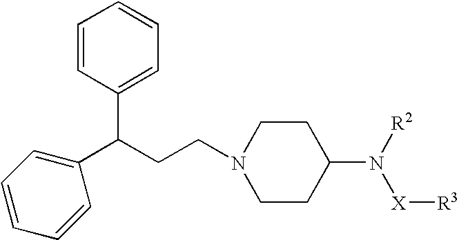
C1CC(N([R2])[X][R3])CCN1CCC(C1=CC=CC=C1)C1=CC=CC=C1
